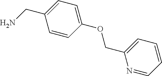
C1=CC(OCC2=CC=CC=N2)=CC=C1CN
